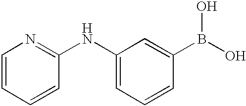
C1=CC=CC(NC2=CC=CC(B(O)O)=C2)=N1
